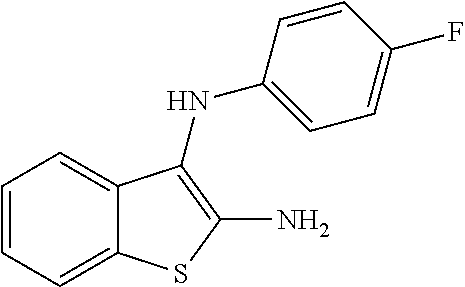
C1=CC=C2C(=C1)SC(N)=C2NC1=CC=C(F)C=C1
